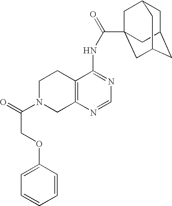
C1N(C(=O)COC2=CC=CC=C2)CC2=C(C1)C(NC(=O)C13CC4CC(CC(C1)C4)C3)=NC=N2
